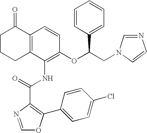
C1(NC(C2=C(C3=CC=C(Cl)C=C3)OC=N2)=O)=C(OC(CN2C=CN=C2)C2=CC=CC=C2)C=CC2=C1CCCC2=O
